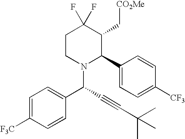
C1CN(C(C2=CC=C([F3C])C=C2)C#CC(C)(C)C)C(C2=CC=C([CF3])C=C2)C(C[CO2Me])C1(F)F
